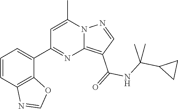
C12=C(C(=O)NC(C3CC3)(C)C)C=NN1C(C)=CC(C1=CC=CC3=C1OC=N3)=N2
